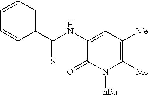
C1(C(NC2=CC([Me])=C([Me])N([nBu])C2=O)=S)=CC=CC=C1
